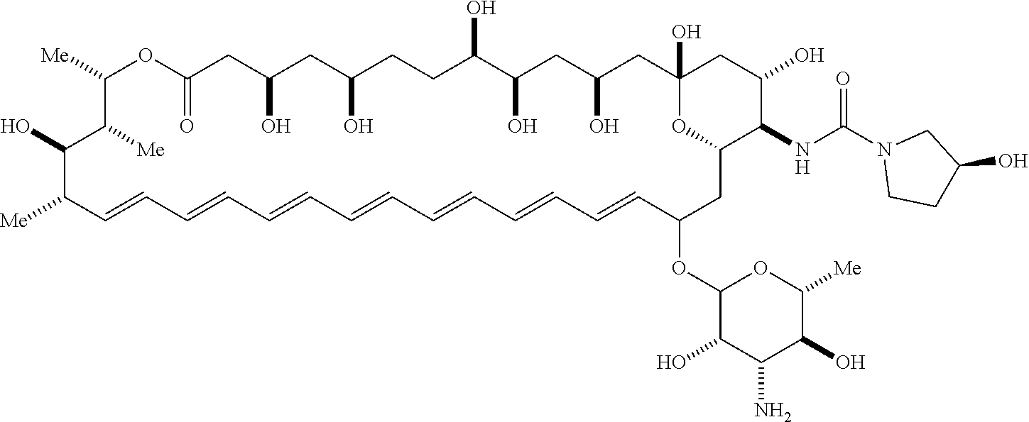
C1([Me])OC(=O)CC(O)CC(O)CCC(O)C(O)CC(O)CC2(O)CC(O)C(NC(N3CCC(O)C3)=O)C(CC(OC3C(O)C(N)C(O)C([Me])O3)C=CC=CC=CC=CC=CC=CC=CC([Me])C(O)C1[Me])O2
